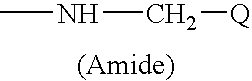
CNC[Q]
